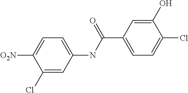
C1(Cl)=CC(NC(C2=CC=C(Cl)C(O)=C2)=O)=CC=C1[O2N]
